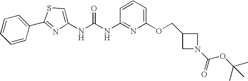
C1=CC(C2=NC(NC(NC3=NC(OCC4CN(C(=O)OC(C)(C)C)C4)=CC=C3)=O)=CS2)=CC=C1
